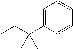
C1=C(C(CC)(C)C)C=CC=C1
